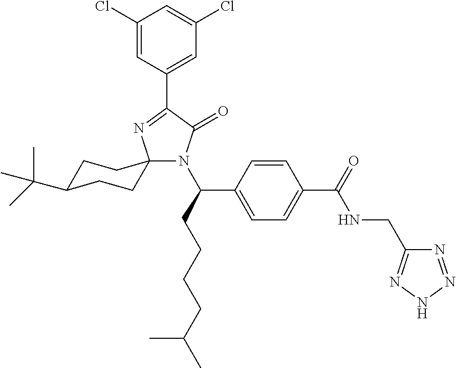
C1(Cl)=CC(C2=NC3(N(C(C4=CC=C(C(NCC5=NNN=N5)=O)C=C4)CCCCC(C)C)C2=O)CCC(C(C)(C)C)CC3)=CC(Cl)=C1
